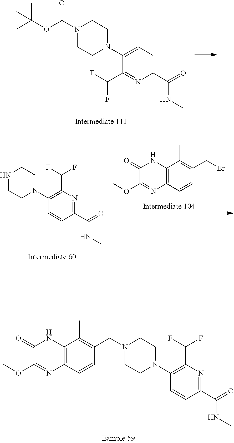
C12=C(C=CC(CN3CCN(C4=C(C(F)F)N=C(C(NC)=O)C=C4)CC3)=C1C)N=C(OC)C(=O)N2.C1(C(NC)=O)=CC=C(N2CCN(C(=O)OC(C)(C)C)CC2)C(C(F)F)=N1.C1(C(NC)=O)=NC(C(F)F)=C(N2CCNCC2)C=C1.C12=C(C=CC(CBr)=C1C)N=C(OC)C(=O)N2
